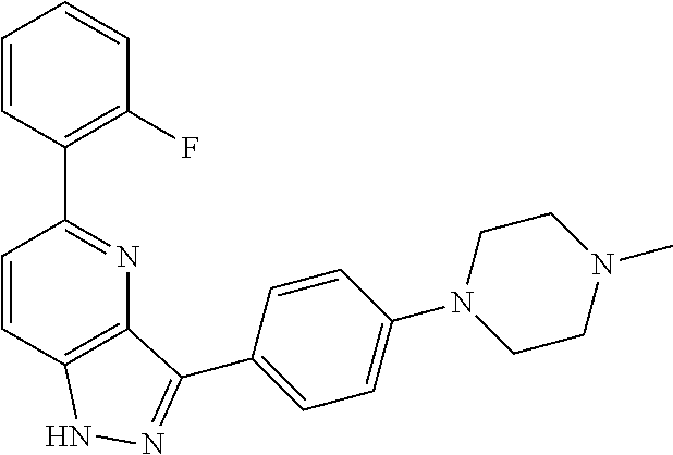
C1=CC2=C(N=C1C1=C(F)C=CC=C1)C(C1=CC=C(N3CCN(C)CC3)C=C1)=NN2
